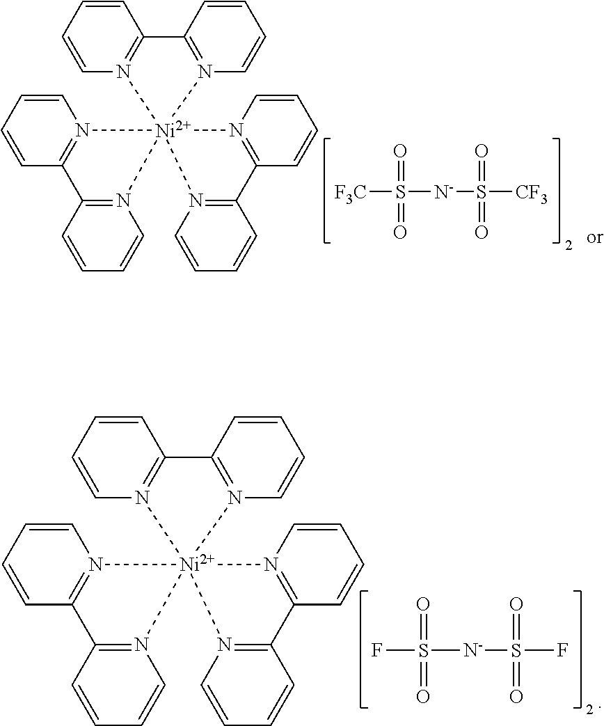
C1=CC=CN2=C1C1=N(C=CC=C1)[Ni]213(N2=C(C=CC=C2)C2=N1C=CC=C2)N1=C(C=CC=C1)C1=N3C=CC=C1.[F3C]S([N-]S([CF3])(=O)=O)(=O)=O.C1=CC=CN2=C1C1=N(C=CC=C1)[Ni]213(N2=C(C=CC=C2)C2=N1C=CC=C2)N1=C(C=CC=C1)C1=N3C=CC=C1.FS([N-]S(F)(=O)=O)(=O)=O
